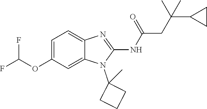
C1=C(OC(F)F)C=C2C(=C1)N=C(NC(=O)CC(C1CC1)(C)C)N2C1(C)CCC1
